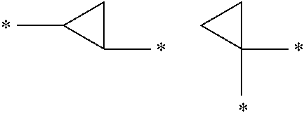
C1(C)CC1C.C1(C)(C)CC1
